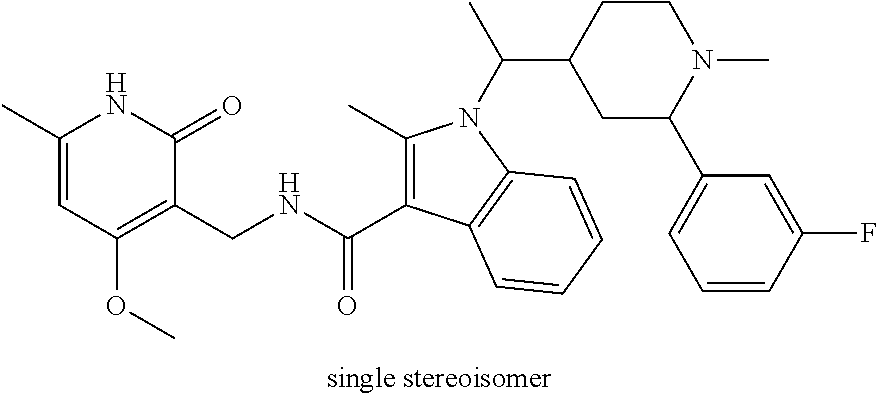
C1(C)=CC(OC)=C(CNC(C2=C(C)N(C(C)C3CCN(C)C(C4=CC=CC(F)=C4)C3)C3=C2C=CC=C3)=O)C(=O)N1
